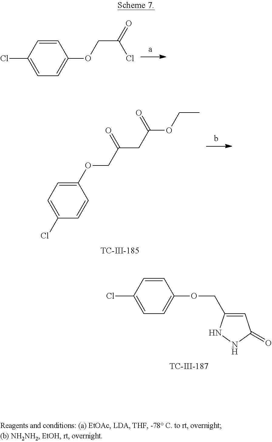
C1=CC(Cl)=CC=C1OCC1=CC(=O)NN1.C1=CC(Cl)=CC=C1OCC(=O)Cl.C1(OCC(CC(OCC)=O)=O)=CC=C(Cl)C=C1
